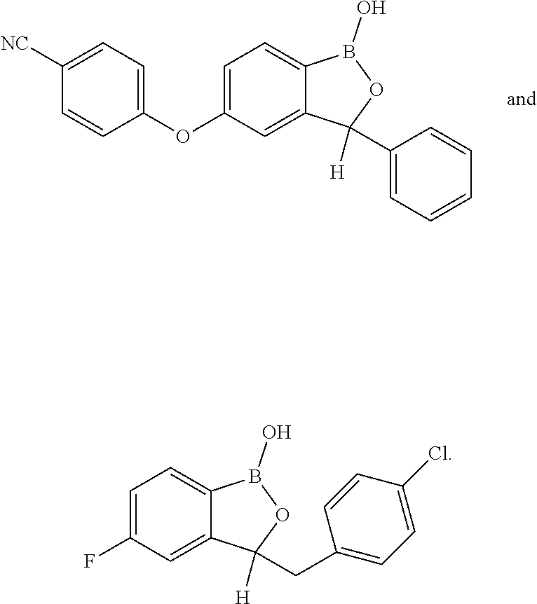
C1(OC2=CC=C3C(=C2)C(C2=CC=CC=C2)([H])OB3O)=CC=C([NC])C=C1.FC1=CC=C2C(=C1)C(CC1=CC=C(Cl)C=C1)([H])OB2O
